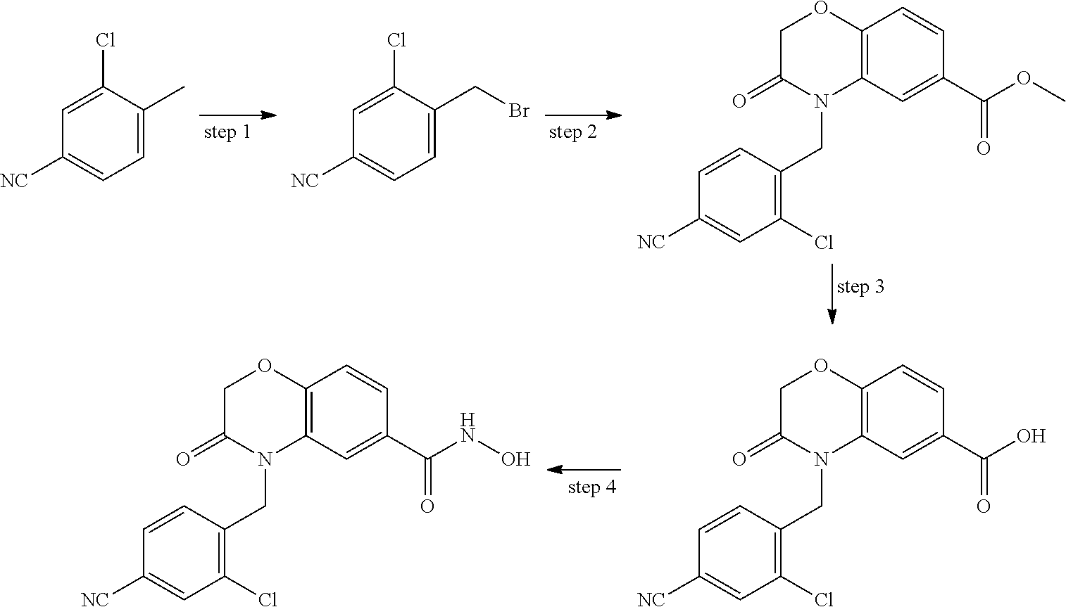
C1=C(Cl)C(C)=CC=C1[NC].C1=C(Cl)C(CBr)=CC=C1[NC].C1C(=O)N(CC2=C(Cl)C=C([NC])C=C2)C2=C(O1)C=CC(C(OC)=O)=C2.C1C(=O)N(CC2=C(Cl)C=C([NC])C=C2)C2=C(O1)C=CC(C(O)=O)=C2.C1C(=O)N(CC2=C(Cl)C=C([NC])C=C2)C2=C(O1)C=CC(C(NO)=O)=C2
